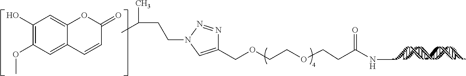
C1(COCCOCCC(NC)=O)=CN(CCC(C)C)N=N1.C1(O)=C(OC)C=C2C(=C1)OC(=O)C=C2
